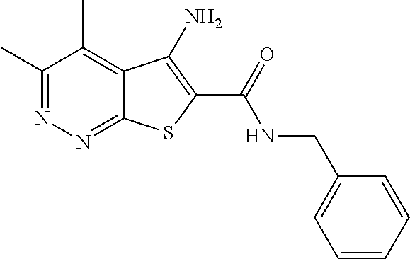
C1(C)=NN=C2C(=C1C)C(N)=C(C(=O)NCC1=CC=CC=C1)S2
